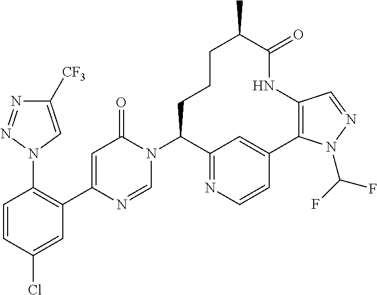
C1([CF3])=CN(C2=C(C3=CC(=O)N(C4C5=NC=CC(=C5)C5=C(C=NN5C(F)F)NC(=O)C(C)CCC4)C=N3)C=C(Cl)C=C2)N=N1
